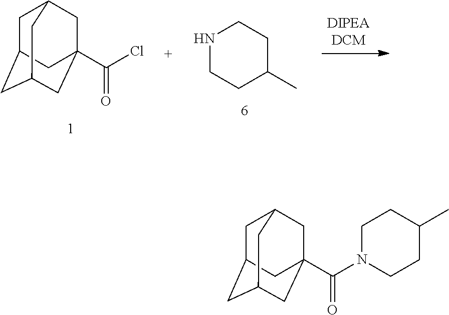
C1C2CC3CC(C(N4CCC(C)CC4)=O)(CC1C3)C2.C1C2CC3CC(C(Cl)=O)(CC1C3)C2.N1CCC(C)CC1
